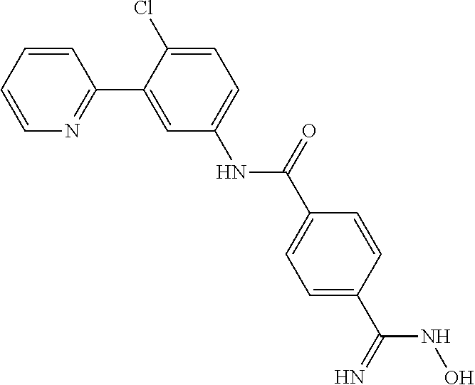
C1=CC=CN=C1C1=CC(NC(C2=CC=C(C(NO)=N)C=C2)=O)=CC=C1Cl
